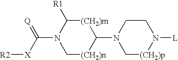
[R2][X]C(=[Q])N1C[(CH2)n]C(N2C[(CH2)p]N([L])CC2)[(CH2)m]C1[R1]
